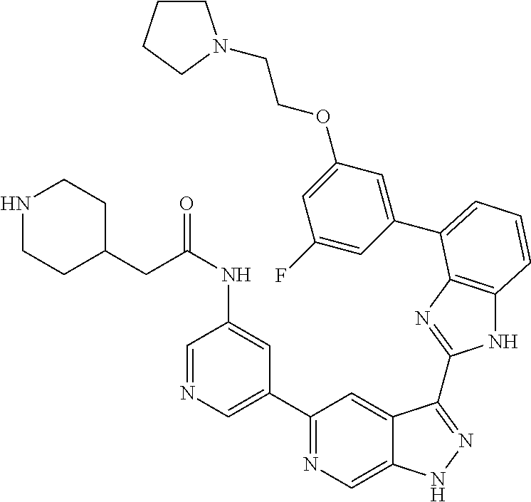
C1(C2=NC=C3C(=C2)C(C2=NC4=C(N2)C=CC=C4C2=CC(OCCN4CCCC4)=CC(F)=C2)=NN3)=CN=CC(NC(=O)CC2CCNCC2)=C1
